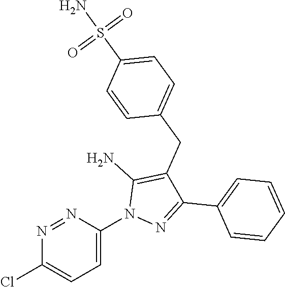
N1=NC(N2N=C(C3=CC=CC=C3)C(CC3=CC=C(S(N)(=O)=O)C=C3)=C2N)=CC=C1Cl
